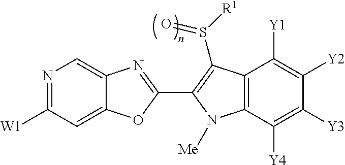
N1=C([W1])C=C2C(=C1)N=C(C1=C(S(=O)[R1])C3=C(C([Y4])=C([Y3])C([Y2])=C3[Y1])N1[Me])O2
